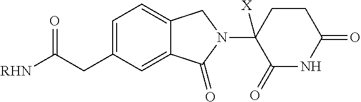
C1=C(CC([RHN])=O)C=C2C(=C1)CN(C1([X])C(=O)NC(=O)CC1)C2=O
